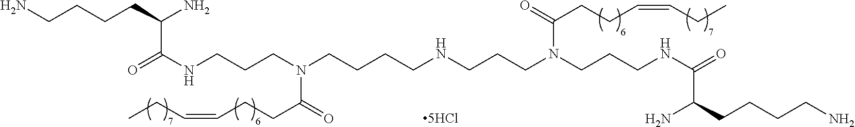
C(NCCCN(CCCCNCCCN(CCCNC(=O)C(CCCCN)N)C(=O)CCC=CCC)C(=O)CCC=CCC)(=O)C(N)CCCCN
